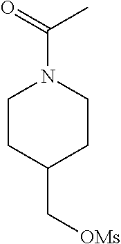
C1CC(C[OMs])CCN1C(=O)C
